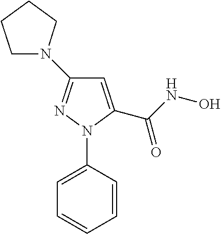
C1=C(C(NO)=O)N(C2=CC=CC=C2)N=C1N1CCCC1
